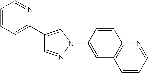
C1=NN(C2=CC3=C(C=C2)N=CC=C3)C=C1C1=CC=CC=N1
